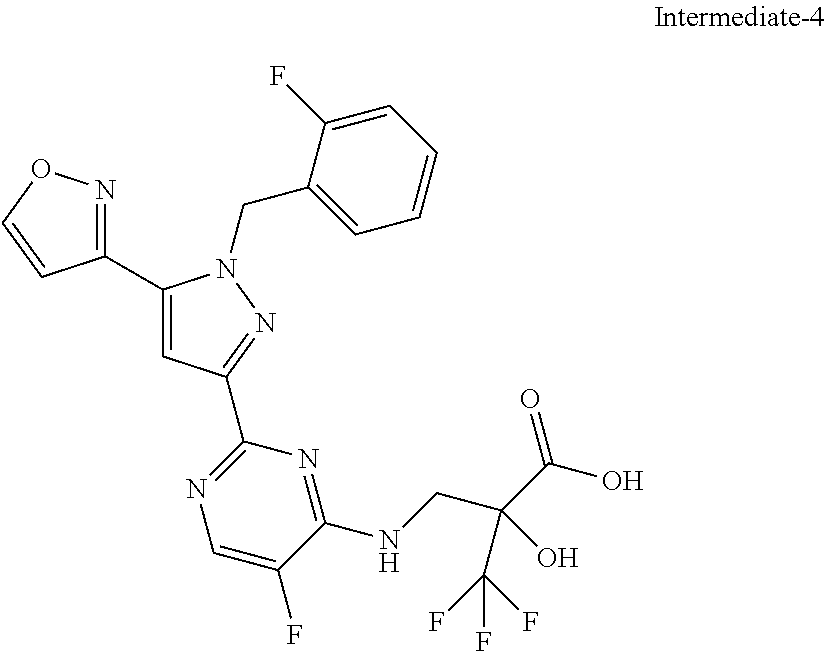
C1(C2=CC(C3=NC=C(F)C(NCC(C(O)=O)(O)C(F)(F)F)=N3)=NN2CC2=CC=CC=C2F)=NOC=C1
